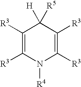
C1([R3])=C([R3])N([R4])C([R3])=C([R3])C1([R5])[H]
